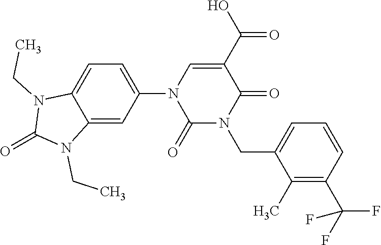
C1=C(N2C(=O)N(CC3=CC=CC(C(F)(F)F)=C3C)C(=O)C(C(O)=O)=C2)C=C2C(=C1)N(CC)C(=O)N2CC
